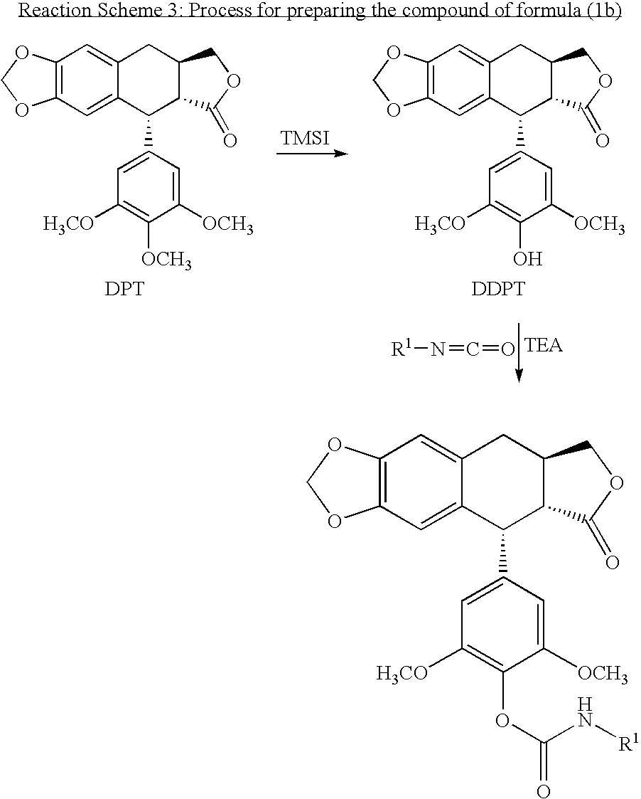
C12=C(C=C3C(=C1)CC1C(C3C3=CC([H3CO])=C(OC(N[R1])=O)C([OCH3])=C3)C(=O)OC1)OCO2.C12=C(C=C3C(=C1)CC1C(C3C3=CC([H3CO])=C([OCH3])C([OCH3])=C3)C(=O)OC1)OCO2.[DPT].C12=C(C=C3C(=C1)CC1C(C3C3=CC([H3CO])=C(O)C([OCH3])=C3)C(=O)OC1)OCO2.[DDPT].[R1]N=C=O.[TMSI]
